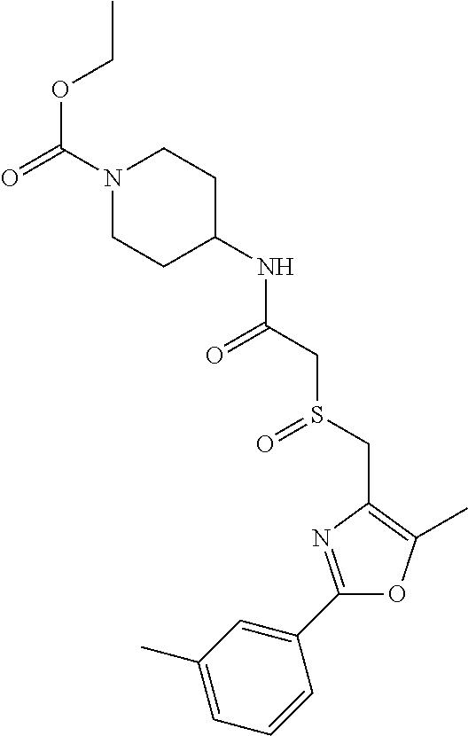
CCOC(=O)N1CCC(NC(CS(CC2=C(C)OC(C3=CC(C)=CC=C3)=N2)=O)=O)CC1
